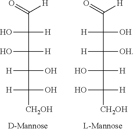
C(C(C(C(C([CH2OH])(O)[H])(O)[H])([H])O)([H])O)(=O)[H].C(C(C(C(C([CH2OH])([H])O)([H])O)([OH])[H])(O)[H])(=O)[H]
